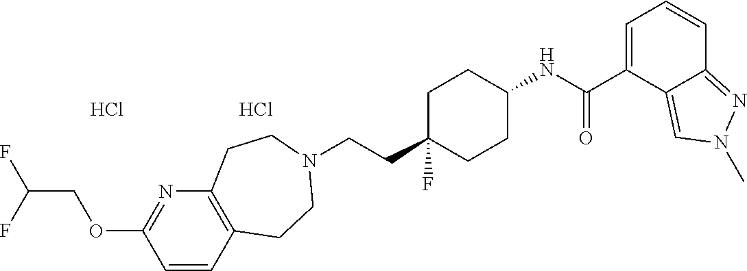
C(CC1(F)CCC(NC(C2=CC=CC3=NN(C)C=C23)=O)CC1)N1CCC2=C(N=C(OCC(F)F)C=C2)CC1.Cl.Cl
